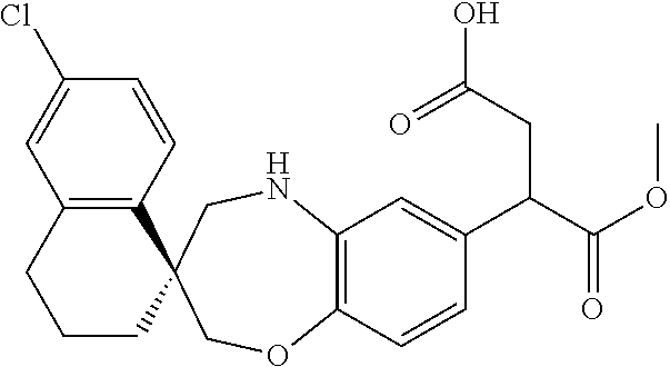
C12=C(C=CC(Cl)=C1)C1(CCC2)COC2=C(NC1)C=C(C(C(OC)=O)CC(O)=O)C=C2
